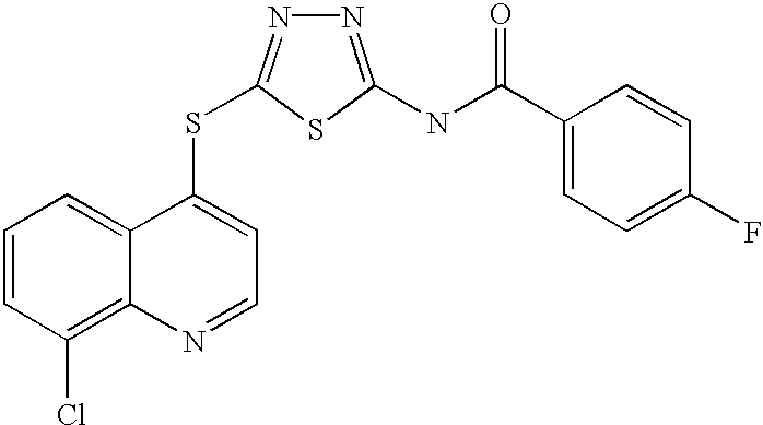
C1=CC(Cl)=C2C(=C1)C(SC1=NN=C(NC(=O)C3=CC=C(F)C=C3)S1)=CC=N2
